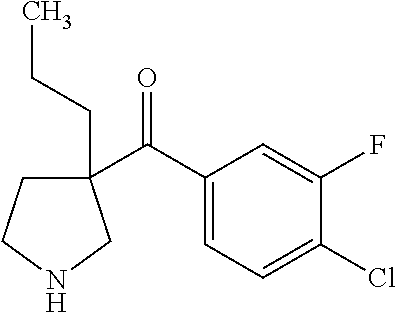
C1(C(C2=CC=C(Cl)C(F)=C2)=O)(CCC)CCNC1
